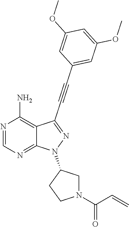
N1=CN=C2C(=C1N)C(C#CC1=CC(OC)=CC(OC)=C1)=NN2C1CCN(C(=O)C=C)C1
